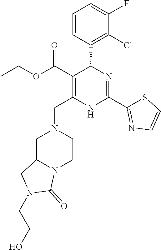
C1(Cl)=C(C2C(C(=O)OCC)=C(CN3CC4N(CC3)C(=O)N(CCO)C4)NC(C3=NC=CS3)=N2)C=CC=C1F
